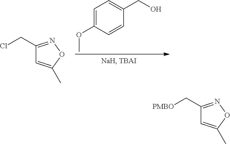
C1=C(OC)C=CC(CO)=C1.C1(CCl)=NOC(C)=C1.C1(C[PMBO])=NOC(C)=C1
